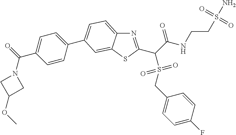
N1=C(C(C(NCCS(N)(=O)=O)=O)S(CC2=CC=C(F)C=C2)(=O)=O)SC2=CC(C3=CC=C(C(N4CC(OC)C4)=O)C=C3)=CC=C12
